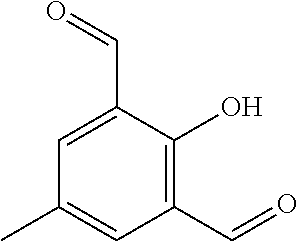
C1(C=O)=C(O)C(C=O)=CC(C)=C1
